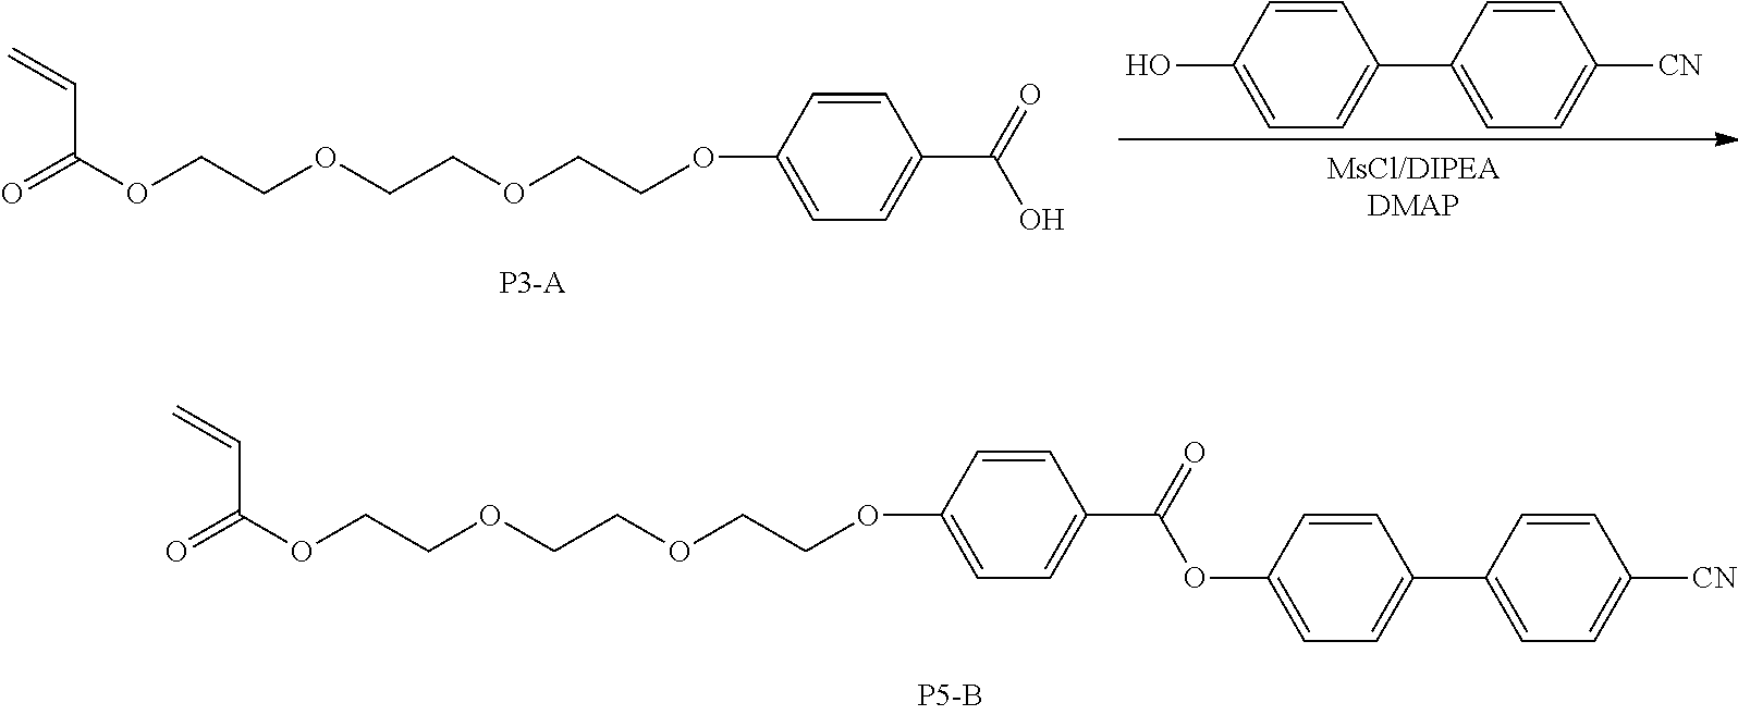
O=C(OCCOCCOCCOC1=CC=C(C(O)=O)C=C1)C=C.C1=CC(O)=CC=C1C1=CC=C([CN])C=C1.O=C(OCCOCCOCCOC1=CC=C(C(=O)OC2=CC=C(C3=CC=C([CN])C=C3)C=C2)C=C1)C=C
